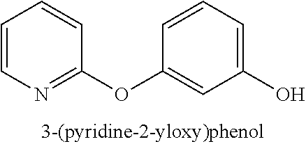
C1=CN=C(OC2=CC(O)=CC=C2)C=C1
